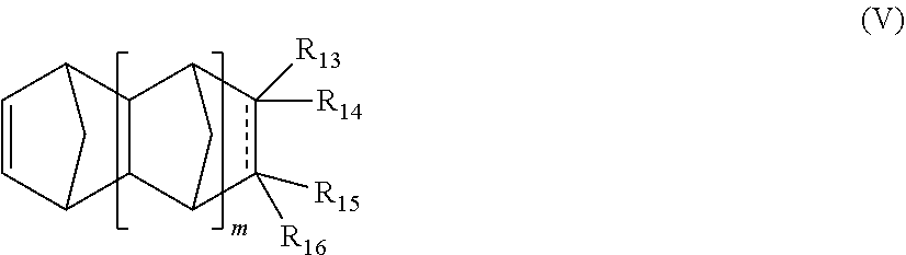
C1=CC2C3C(C1C2)C1c([R14])([R13])c([R15])([R16])C3C1
